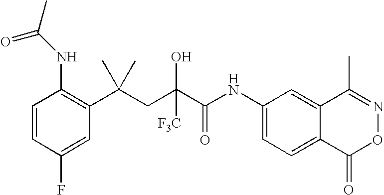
C1=CC(F)=CC(C(CC(C(NC2=CC=C3C(=C2)C(C)=NOC3=O)=O)([F3C])O)(C)C)=C1NC(C)=O
